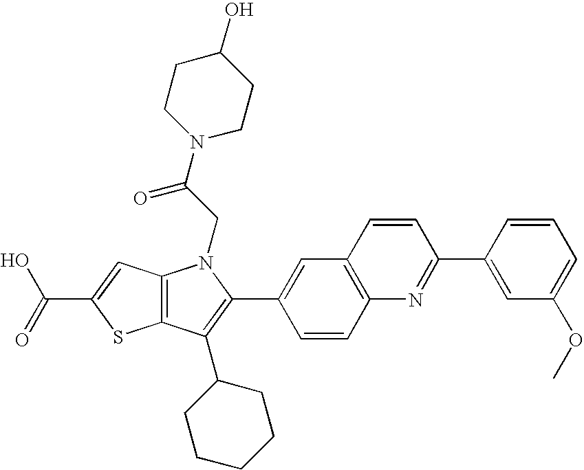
C(C1=CC2=C(S1)C(C1CCCCC1)=C(C1=CC3=C(C=C1)N=C(C1=CC(OC)=CC=C1)C=C3)N2CC(N1CCC(O)CC1)=O)(=O)O
